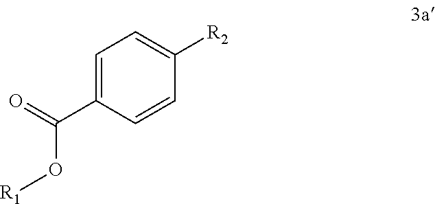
C1=C(C(O[R1])=O)C=CC([R2])=C1
